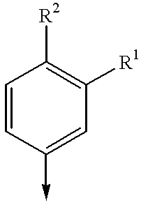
C1=CC(->C)=CC([R1])=C1[R2]
